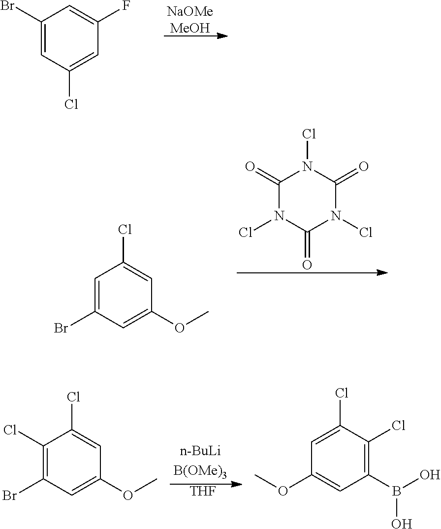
[NaOMeMeOH].C1(Br)=CC(Cl)=CC(F)=C1.C1=C(Br)C=C(OC)C=C1Cl.C1(=O)N(Cl)C(=O)N(Cl)C(=O)N1Cl.[THF].C1(Cl)=C(Br)C=C(OC)C=C1Cl.C1=C(Cl)C(Cl)=C(B(O)O)C=C1OC
